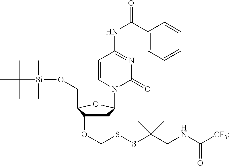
C1(C(NC2=NC(=O)N(C3CC(OCSSC(CNC([CF3])=O)(C)C)C(CO[Si](C(C)(C)C)(C)C)O3)C=C2)=O)=CC=CC=C1
